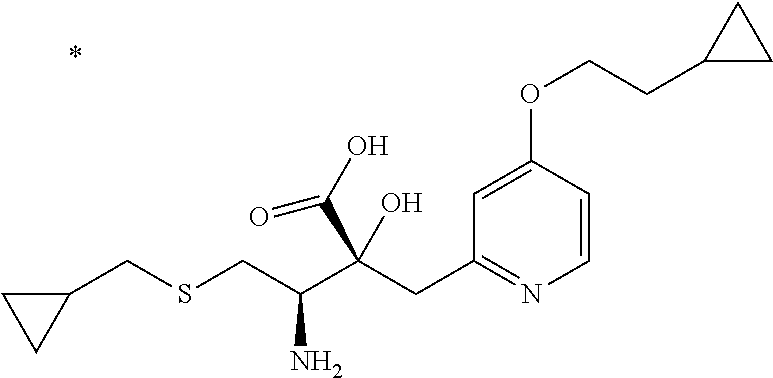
C1=CC(OCCC2CC2)=CC(CC(C(CSCC2CC2)N)(C(O)=O)O)=N1
